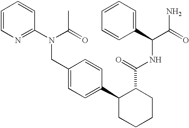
C1(N(CC2=CC=C(C3CCCCC3C(NC(C3=CC=CC=C3)C(=O)N)=O)C=C2)C(C)=O)=NC=CC=C1
